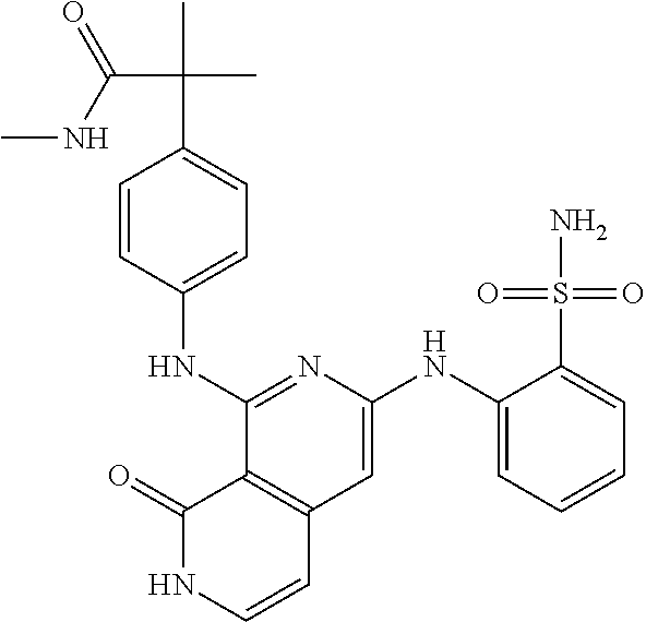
CC(C)(C(=O)NC)C1=CC=C(NC2=NC(NC3=CC=CC=C3S(N)(=O)=O)=CC3=C2C(=O)NC=C3)C=C1
